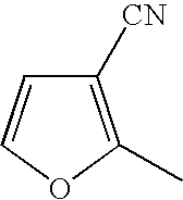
O1C(C)=C([CN])C=C1
